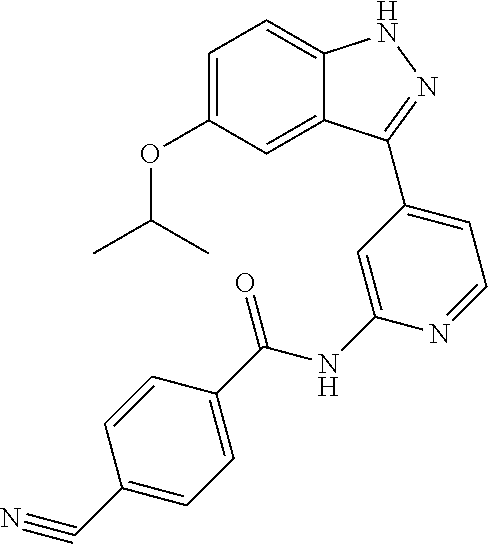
C1=C(OC(C)C)C=C2C(=C1)NN=C2C1=CC=NC(NC(C2=CC=C(C#N)C=C2)=O)=C1
